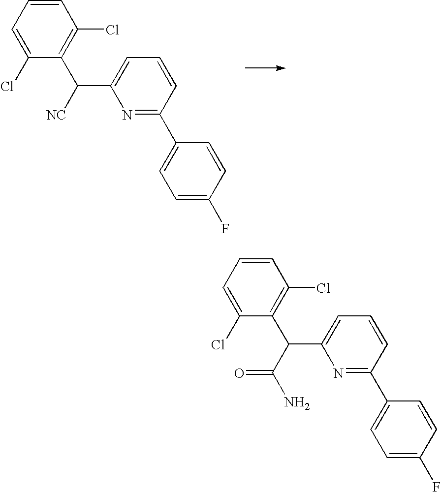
C1=CC=C(Cl)C(C([NC])C2=CC=CC(C3=CC=C(F)C=C3)=N2)=C1Cl.C1=CC=C(Cl)C(C(C(N)=O)C2=CC=CC(C3=CC=C(F)C=C3)=N2)=C1Cl
